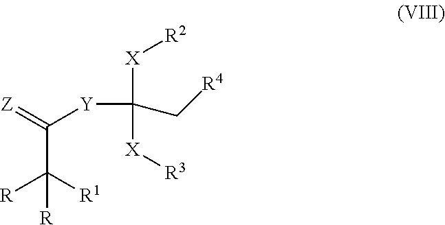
C(C([R1])([R])[R])(=[Z])[Y]C([X][R2])([X][R3])C[R4]
